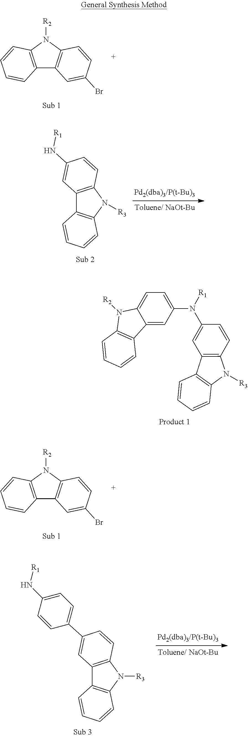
C12=C(N([R3])C3=C1C=CC=C3)C=CC(N[R1])=C2.C12=C(N([R3])C3=C1C=CC=C3)C=CC(N([R1])C1=CC=C3C(=C1)C1=C(N3[R2])C=CC=C1)=C2.C12=C(N([R2])C3=C1C=C(Br)C=C3)C=CC=C2.C12=C(N([R2])C3=C1C=C(Br)C=C3)C=CC=C2.C12=C(N([R3])C3=C1C=CC=C3)C=CC(C1=CC=C(N[R1])C=C1)=C2
